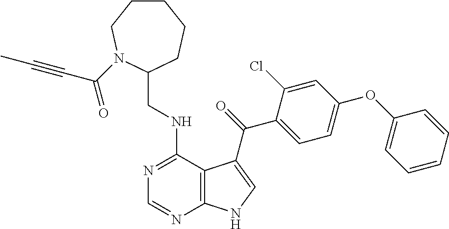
C1=CC=CC(OC2=CC=C(C(=O)C3=CNC4=C3C(NCC3CCCCCN3C(C#CC)=O)=NC=N4)C(Cl)=C2)=C1
